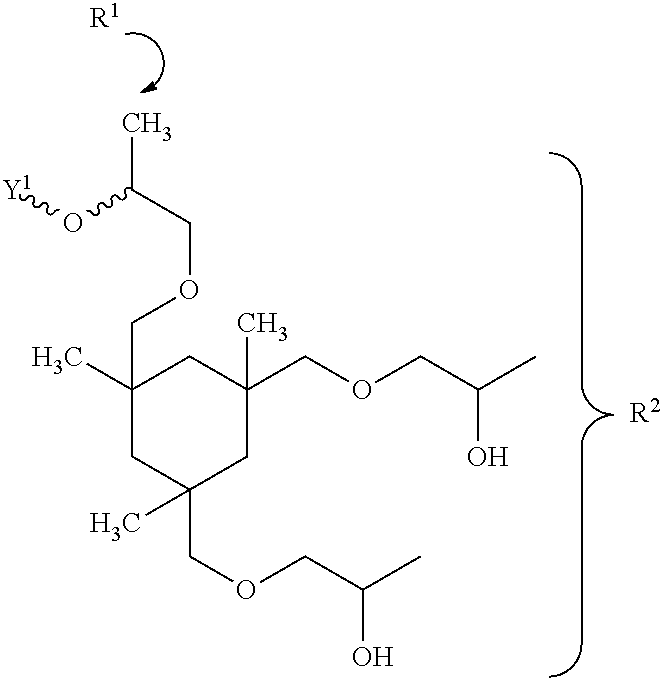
C1(C)(COCC(O[Y1])C)CC(COCC(C)O)(C)CC(COCC(C)O)(C)C1.[R2].[R1]
